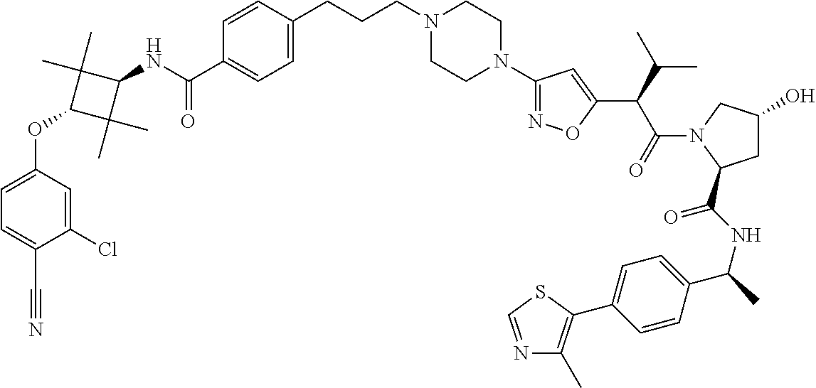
C1=C(OC2C(C)(C)C(NC(C3=CC=C(CCCN4CCN(C5=NOC(C(C(C)C)C(=O)N6C(C(NC(C)C7=CC=C(C8=C(C)N=CS8)C=C7)=O)CC(O)C6)=C5)CC4)C=C3)=O)C2(C)C)C=C(Cl)C(C#N)=C1
